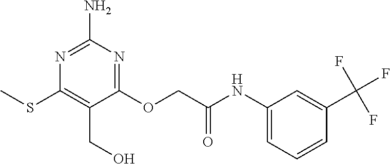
C1(OCC(NC2=CC=CC(C(F)(F)F)=C2)=O)=NC(N)=NC(SC)=C1CO
